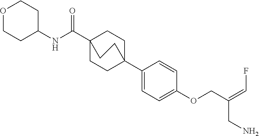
C1C2(C3=CC=C(OCC(=CF)CN)C=C3)CCC(C(=O)NC3CCOCC3)(C1)CC2
